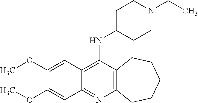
C12=C(C(NC3CCN(CC)CC3)=C3C(=N1)C=C(OC)C(OC)=C3)CCCCC2
